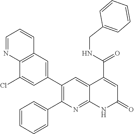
C12=C(C=C(C3=C(C4=CC=CC=C4)N=C4C(=C3)C(C(=O)NCC3=CC=CC=C3)=CC(=O)N4)C=C1Cl)C=CC=N2
